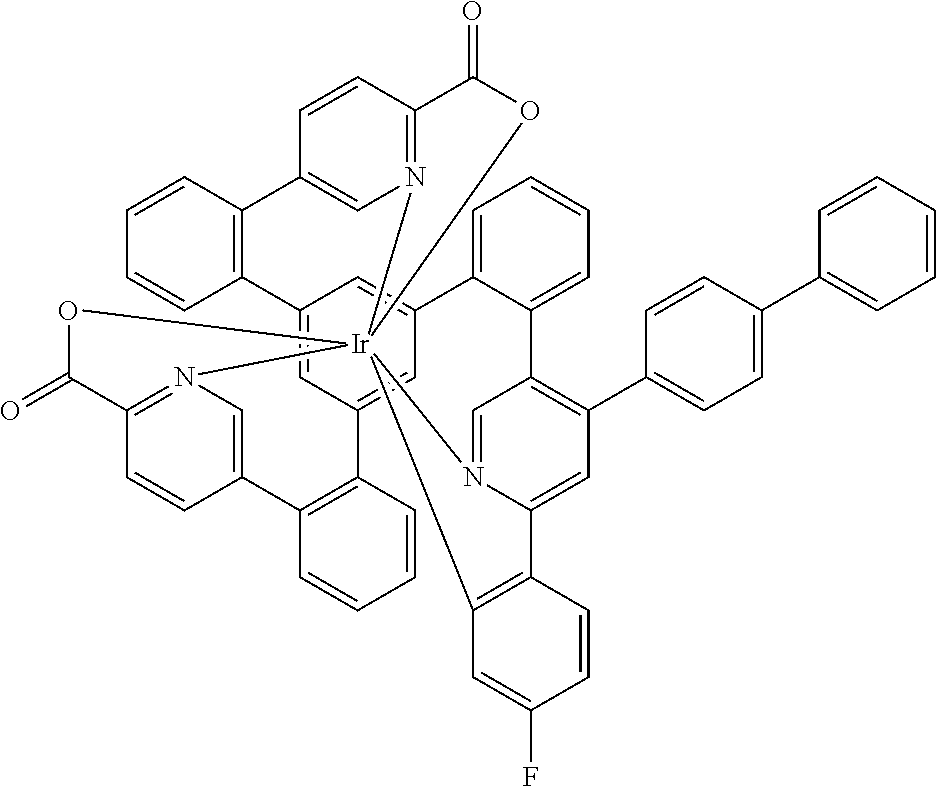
C12=CC3=CC(=C1)C1=CC=CC=C1C1=C(C4=CC=C(C5=CC=CC=C5)C=C4)C=C4N(=C1)[Ir]15(N6=C(C=CC(=C6)C6=C3C=CC=C6)C(=O)O1)(N1=C(C=CC(=C1)C1=C2C=CC=C1)C(=O)O5)C1=C4C=CC(F)=C1
